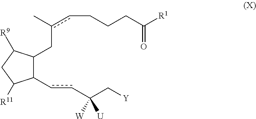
C1(Cc(C)cCCCC([R1])=O)C(ccC(C[Y])([W])[U])C([R11])CC1[R9]
